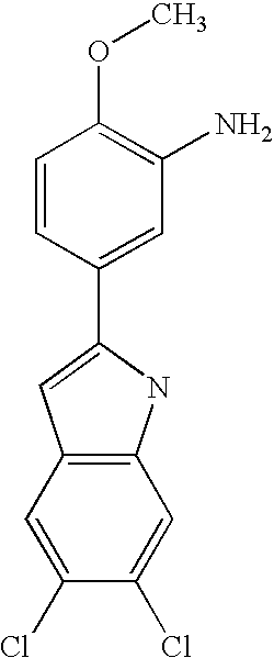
C1=CC(C2=CC3=C(N2)C=C(Cl)C(Cl)=C3)=CC(N)=C1OC
